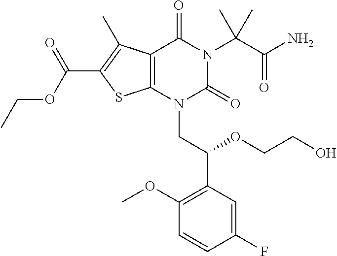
C1(F)=CC(C(OCCO)CN2C(=O)N(C(C(=O)N)(C)C)C(=O)C3=C2SC(C(OCC)=O)=C3C)=C(OC)C=C1
